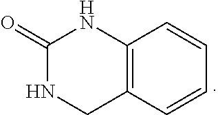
C12=C(C=CC=C1)CNC(=O)N2
